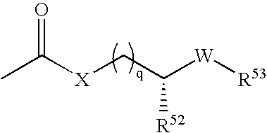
CC([X]CC([W][R53])[R52])=O
